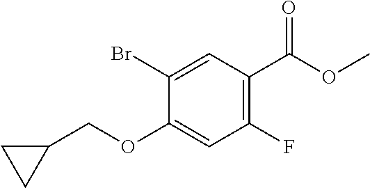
C1(OCC2CC2)=CC(F)=C(C(OC)=O)C=C1Br
